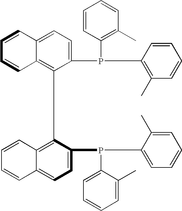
C1=CC2=CC=C(P(C3=CC=CC=C3C)C3=CC=CC=C3C)C(C3=C4C(=CC=C3P(C3=C(C)C=CC=C3)C3=C(C)C=CC=C3)C=CC=C4)=C2C=C1
